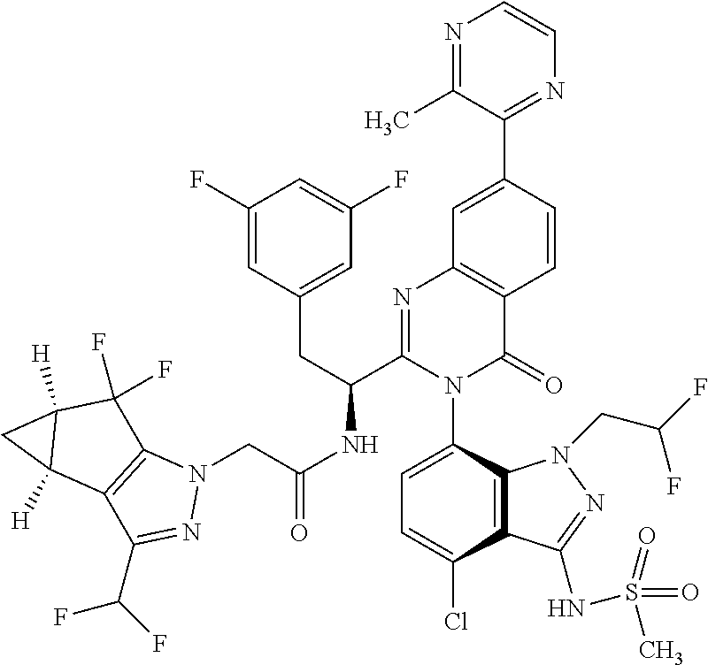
C1=C(Cl)C2=C(C(N3C(=O)C4=C(N=C3C(CC3=CC(F)=CC(F)=C3)NC(CN3C5=C(C(C(F)F)=N3)C3([H])C([H])(C5(F)F)C3)=O)C=C(C3=NC=CN=C3C)C=C4)=C1)N(CC(F)F)N=C2NS(=O)(C)=O
